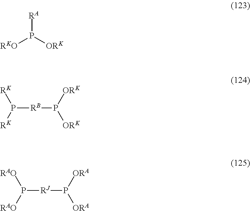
[RKO]P([ORK])[RA].P([RB]P([ORK])[ORK])([RK])[RK].P([RJ]P([ORA])[ORA])([RAO])[RAO]
